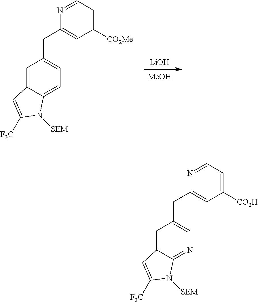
C1=C2C(=NC=C1CC1=CC([CO2H])=CC=N1)N([SEM])C([F3C])=C2.[MeOH].[LiOH].C1=C2C(=CC=C1CC1=CC([CO2Me])=CC=N1)N([SEM])C([F3C])=C2
